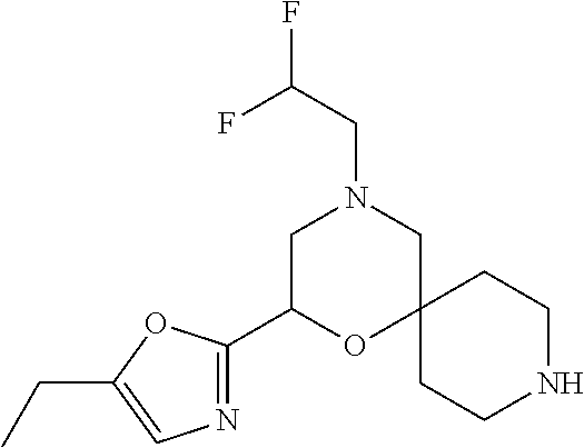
N1CCC2(CC1)CN(CC(F)F)CC(C1=NC=C(CC)O1)O2
